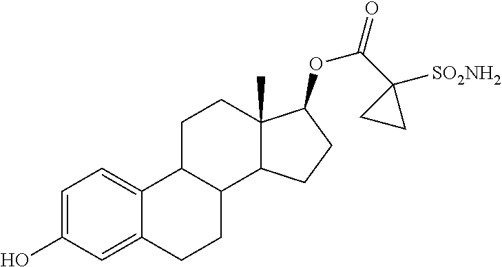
C1=C(O)C=C2C(=C1)C1C(CC2)C2C(C)(CC1)C(OC(=O)C1([SO2NH2])CC1)CC2
